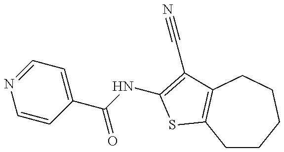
C1=CC(C(=O)NC2=C(C#N)C3=C(CCCCC3)S2)=CC=N1
